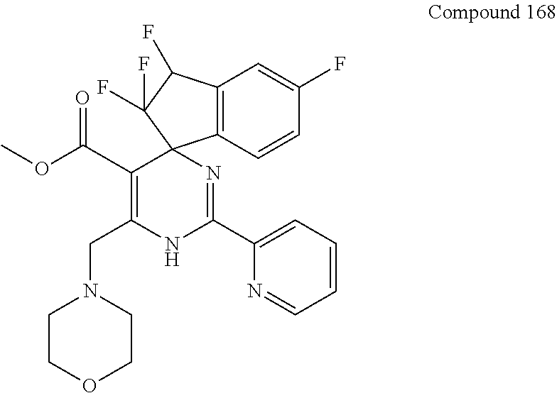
C12=C(C(F)C(F)(F)C13N=C(C1=CC=CC=N1)NC(CN1CCOCC1)=C3C(=O)OC)C=C(F)C=C2
